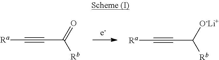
C([Ra])#CC([Rb])=O.C([Ra])#CC([Rb])[O-Li+]
